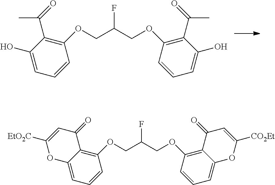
O(CC(COC1=C(C(=O)C)C(O)=CC=C1)F)C1=C(C(=O)C)C(O)=CC=C1.O(CC(COC1=C2C(=CC=C1)OC([EtO2C])=CC2=O)F)C1=C2C(=CC=C1)OC([CO2Et])=CC2=O
